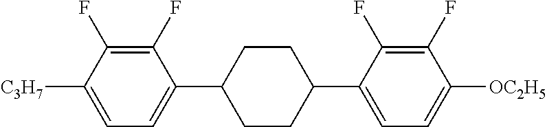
C1(F)=C(F)C([C3H7])=CC=C1C1CCC(C2=CC=C([OC2H5])C(F)=C2F)CC1
